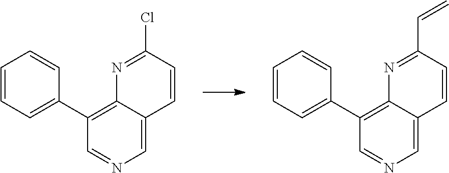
N1=C(Cl)C=CC2=CN=CC(C3=CC=CC=C3)=C12.N1=C(C=C)C=CC2=CN=CC(C3=CC=CC=C3)=C12
